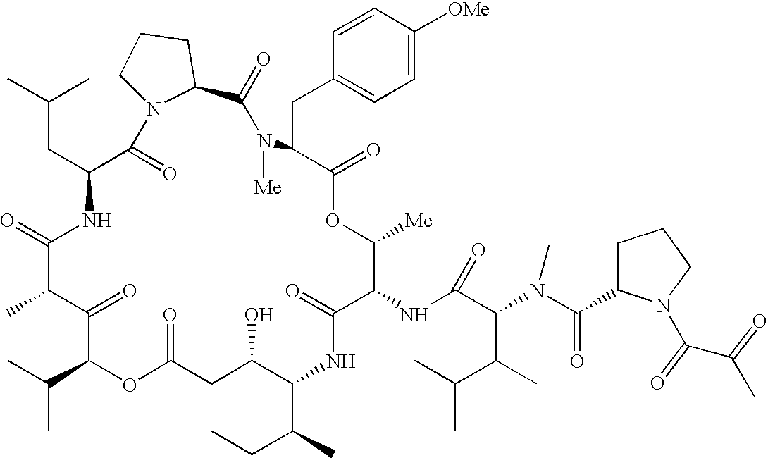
CC(C1OC(=O)CC(O)C(C(C)CC)NC(=O)C(NC(C(C(C)C(C)C)N(C(=O)C2CCCN2C(C(C)=O)=O)C)=O)C([Me])OC(=O)C(CC2=CC=C([OMe])C=C2)N([Me])C(=O)C2N(C(=O)C(CC(C)C)NC(=O)C(C)C1=O)CCC2)C
